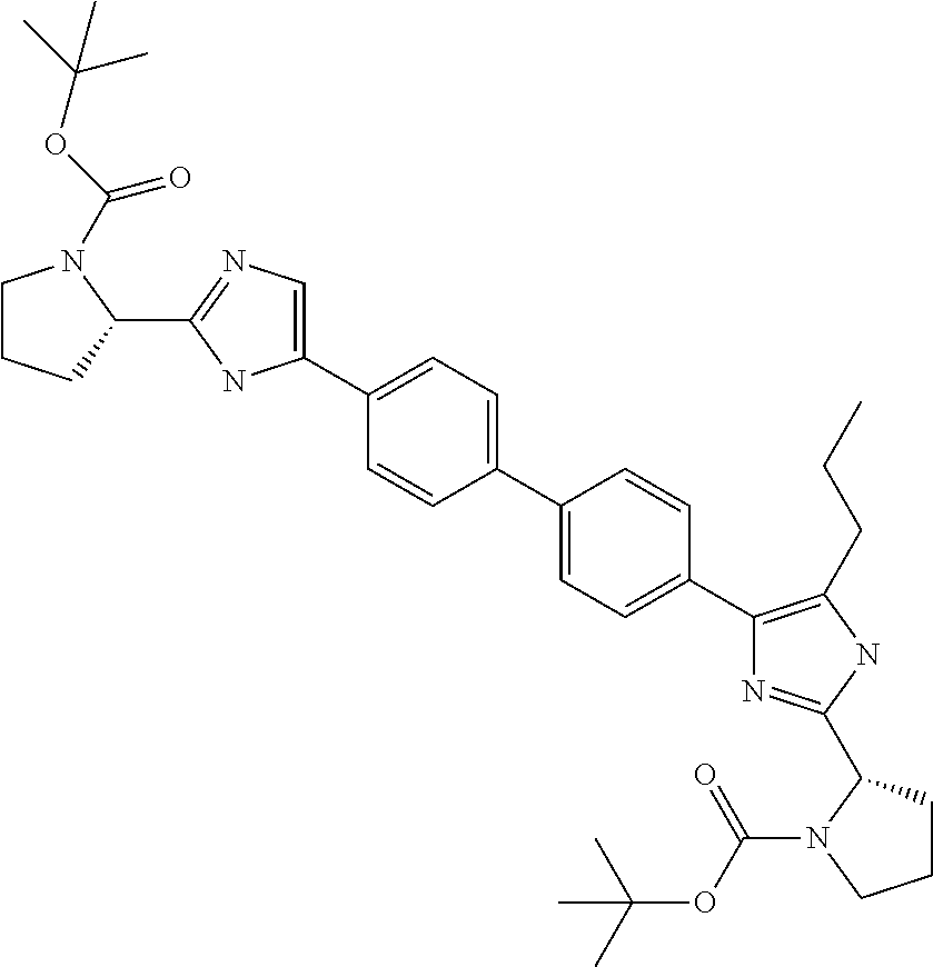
C1(C2=CC=C(C3=CC=C(C4=C(CCC)NC(C5CCCN5C(OC(C)(C)C)=O)=N4)C=C3)C=C2)=CN=C(C2N(C(=O)OC(C)(C)C)CCC2)N1
